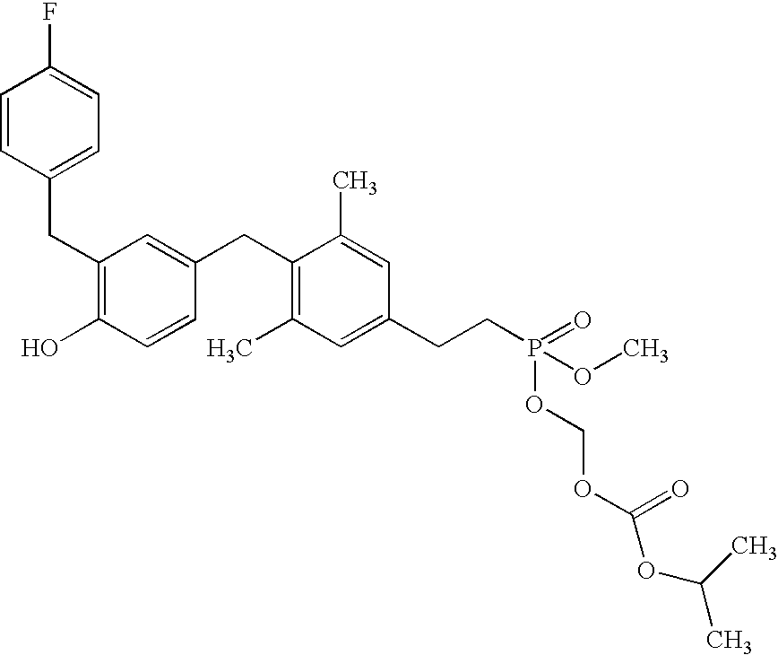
C1=CC(CC2=C(O)C=CC(CC3=C(C)C=C(CCP(=O)(OCOC(OC(C)C)=O)OC)C=C3C)=C2)=CC=C1F
